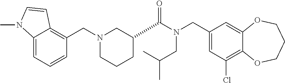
C1(CN(C(=O)C2CCCN(CC3=C4C(=CC=C3)N(C)C=C4)C2)CC(C)C)=CC(Cl)=C2C(=C1)OCCCO2
